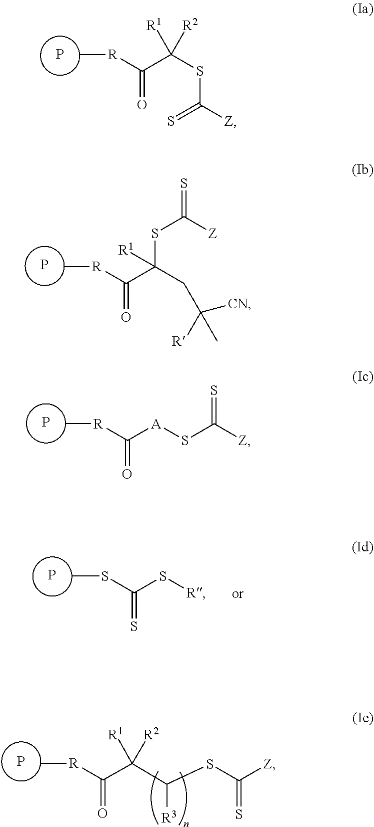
P.C(C(SC(=S)[Z])([R1])[R2])(=O)[R]C.P.C(C(SC([Z])=S)(CC([R])(C)[CN])[R1])(=O)[R]C.P.C([A]SC([Z])=S)(=O)[R]C.P.C(S[R])(=S)SC.C(C(SC([Z])=S)[R3])(C(=O)[R]C)([R1])[R2].P
